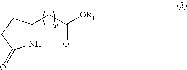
N1C(CC([OR1])=O)CCC1=O
